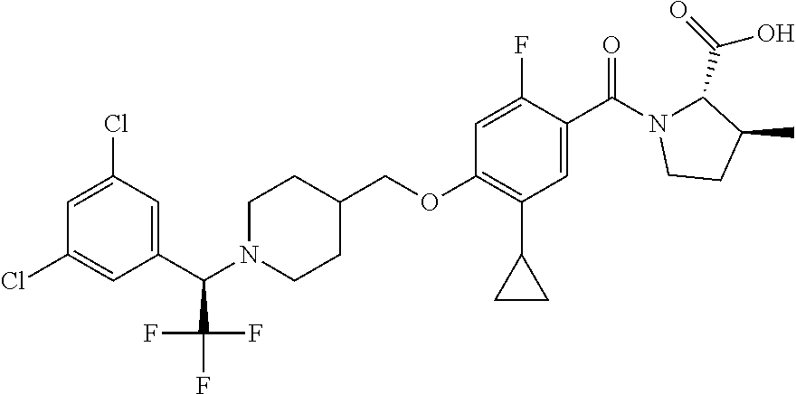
C1(C(C(F)(F)F)N2CCC(COC3=C(C4CC4)C=C(C(N4C(C(=O)O)C(C)CC4)=O)C(F)=C3)CC2)=CC(Cl)=CC(Cl)=C1
